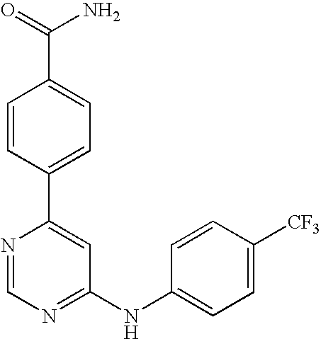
C1=NC(C2=CC=C(C(=O)N)C=C2)=CC(NC2=CC=C([CF3])C=C2)=N1
